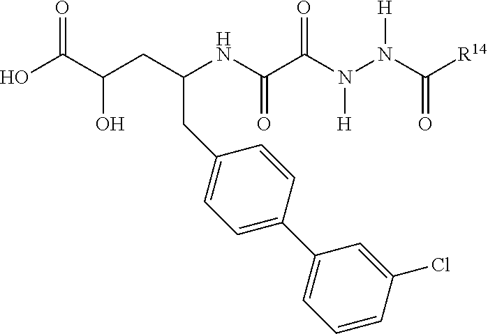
OC(C(CC(NC(C(N(N(C([R14])=O)[H])[H])=O)=O)CC1=CC=C(C2=CC=CC(Cl)=C2)C=C1)O)=O
